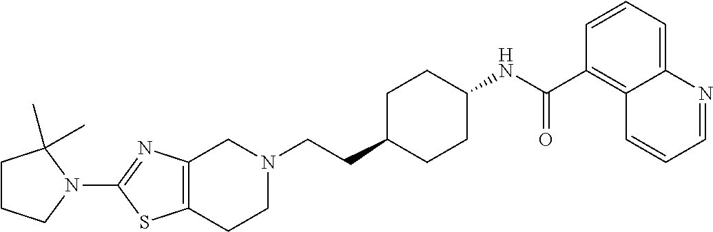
C1(N2C(C)(C)CCC2)=NC2=C(S1)CCN(CCC1CCC(NC(C3=C4C(=CC=C3)N=CC=C4)=O)CC1)C2
